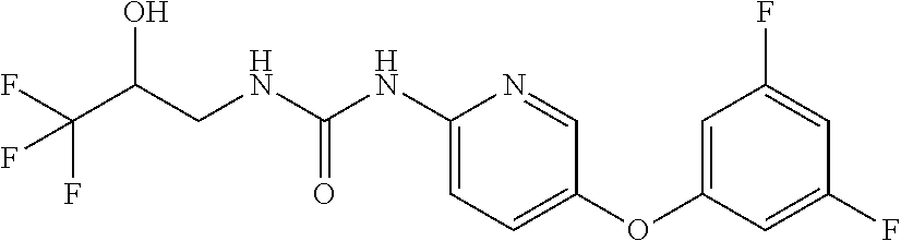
N(C(=O)NC1=CC=C(OC2=CC(F)=CC(F)=C2)C=N1)CC(C(F)(F)F)O
